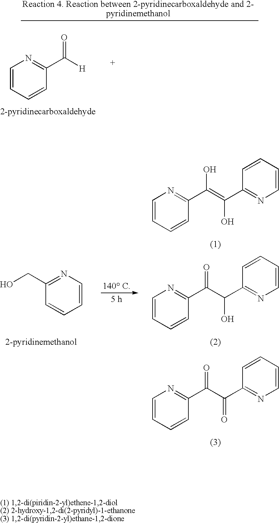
C1=CC=CC(C([H])=O)=N1.C1=CN=C(CO)C=C1.C1=CC=CC(C(C(C2=NC=CC=C2)O)=O)=N1.C1=CC=CC(C(=C(C2=NC=CC=C2)O)O)=N1.C1=CC=CC(C(C(C2=NC=CC=C2)=O)=O)=N1
